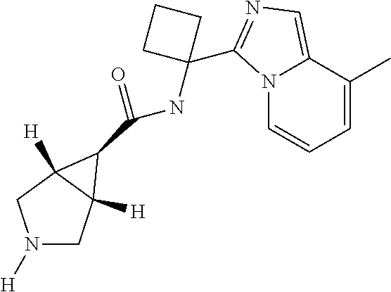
N1([H])CC2([H])C([H])(C1)C2C(=O)NC1(C2=NC=C3C(C)=CC=CN32)CCC1
